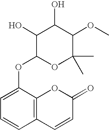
C1(OC2OC(C)(C)C(OC)C(O)C2O)=CC=CC2=C1OC(=O)C=C2
